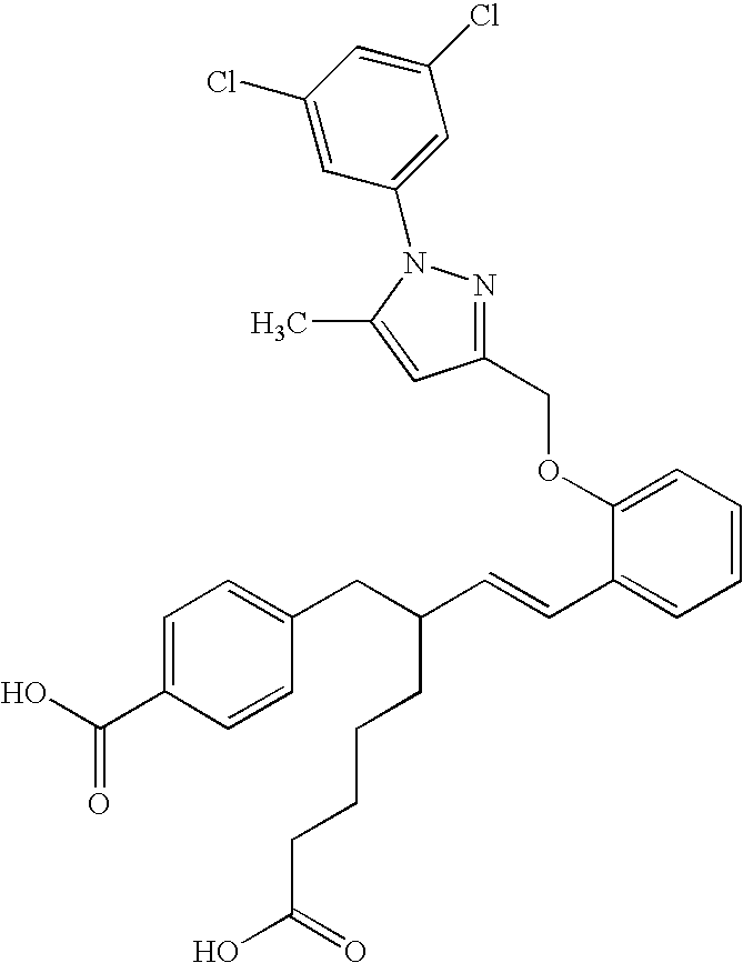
C1=C(C(O)=O)C=CC(CC(C=CC2=CC=CC=C2OCC2=NN(C3=CC(Cl)=CC(Cl)=C3)C(C)=C2)CCCCC(O)=O)=C1
